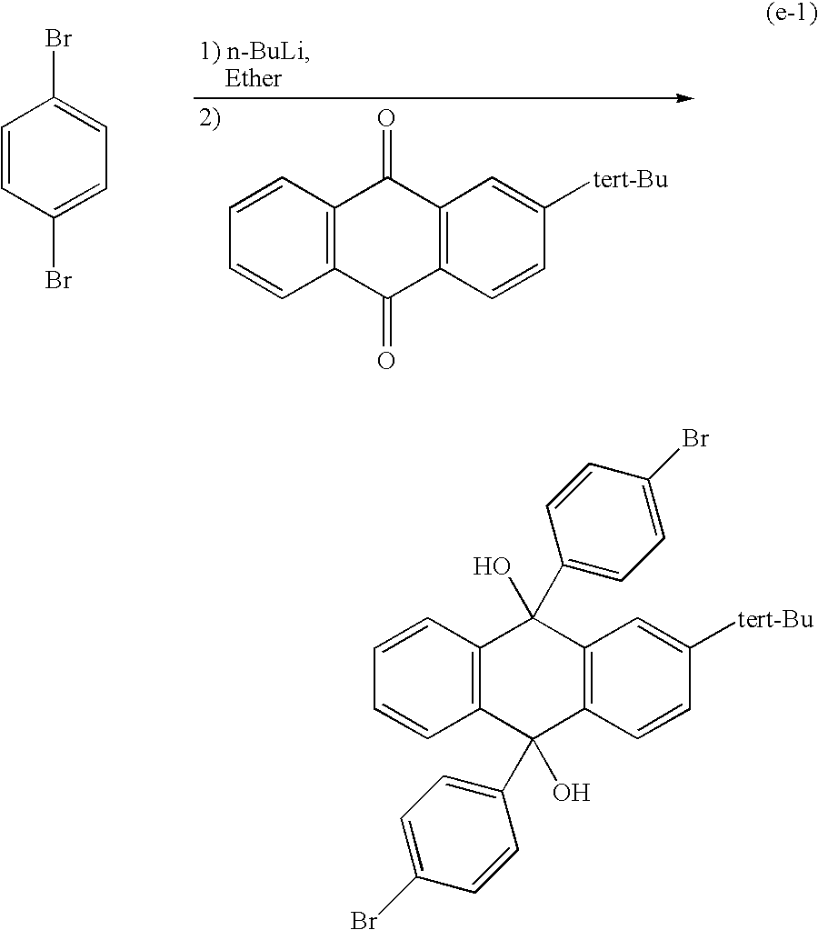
C12=C(C=CC=C1)C(=O)C1=C(C2=O)C=C([tert-Bu])C=C1.C1=CC(Br)=CC=C1Br.C1=CC2=C(C=C1)C(O)(C1=CC=C(Br)C=C1)C1=C(C2(O)C2=CC=C(Br)C=C2)C=C([tert-Bu])C=C1
